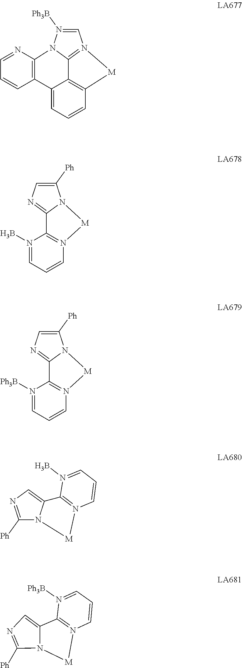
C1=N([Ph3B])N2C3=C(C=CC=N3)C3=CC=CC4=C3C2=N1[M]4.C1([Ph])=CN=C2N1[M]N1=C2N(B)=CC=C1.C1([Ph])=CN=C2N1[M]N1=C2N([Ph3B])=CC=C1.C1=N(B)C2=N(C=C1)[M]N1C([Ph])=NC=C21.C12=CN=C([Ph])N1[M]N1=C2N([Ph3B])=CC=C1
